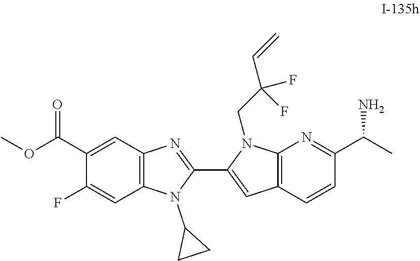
C12=C(C=C(C(OC)=O)C(F)=C1)N=C(C1=CC3=C(N1CC(C=C)(F)F)N=C(C(C)N)C=C3)N2C1CC1
